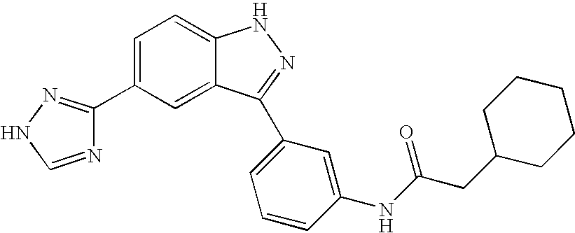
C1(C2=CC=C3C(=C2)C(C2=CC=CC(NC(CC4CCCCC4)=O)=C2)=NN3)=NNC=N1
